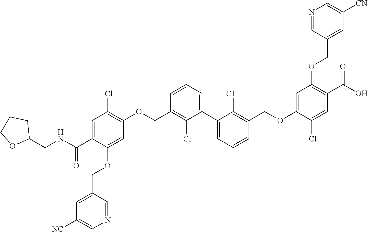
C1=C(C(=O)NCC2CCCO2)C(OCC2=CC([NC])=CN=C2)=CC(OCC2=C(Cl)C(C3=CC=CC(COC4=CC(OCC5=CC([CN])=CN=C5)=C(C(=O)O)C=C4Cl)=C3Cl)=CC=C2)=C1Cl
